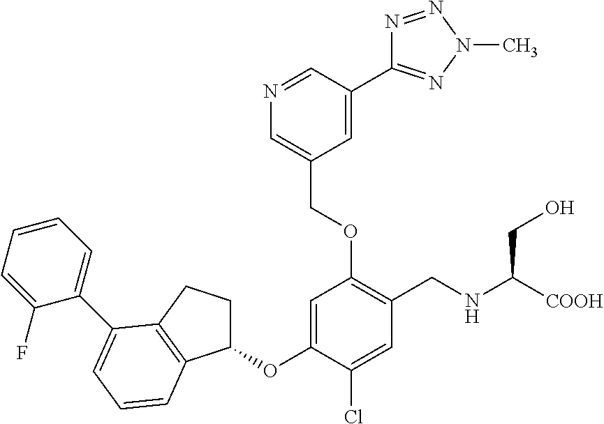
C1(OC2=CC(OCC3=CN=CC(C4=NN(C)N=N4)=C3)=C(CNC([COOH])CO)C=C2Cl)CCC2=C1C=CC=C2C1=CC=CC=C1F
